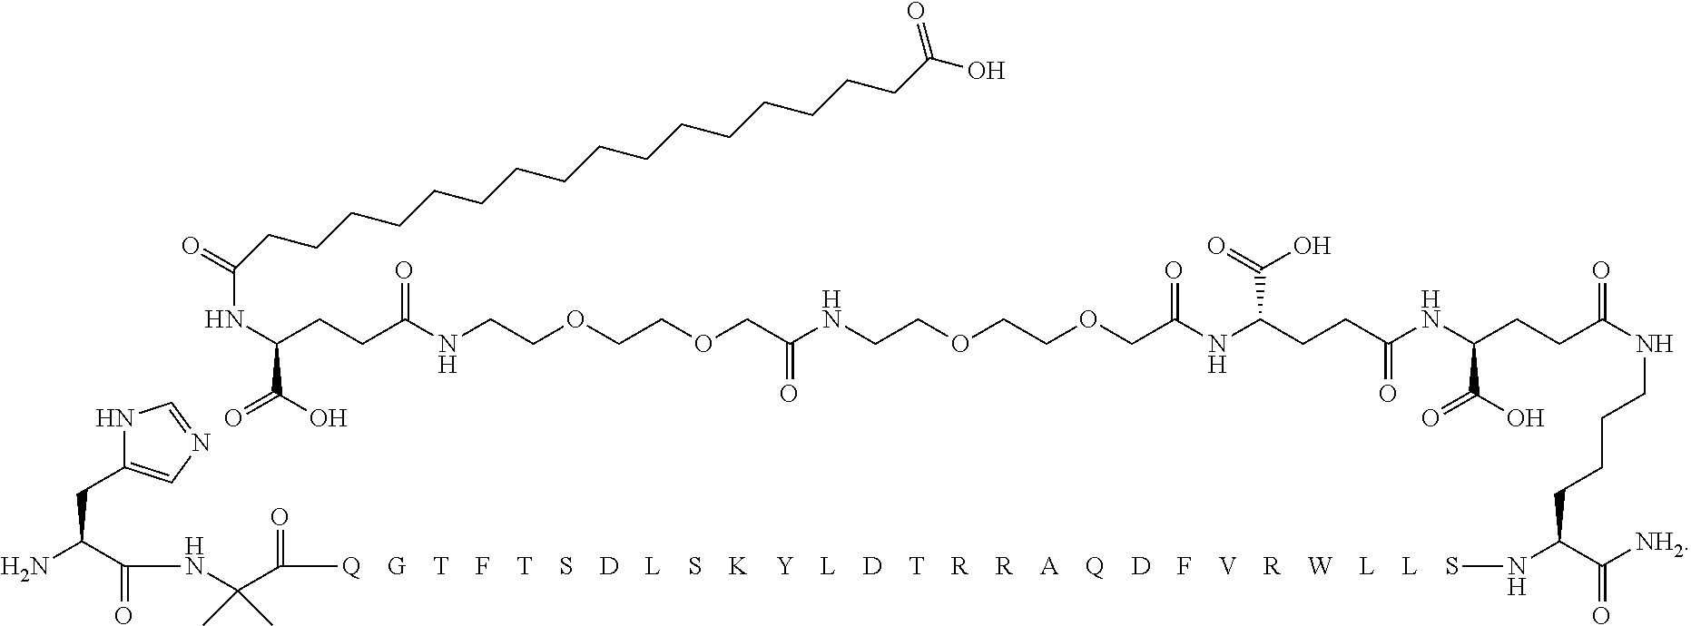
N(C(CCC(NCCOCCOCC(NCCOCCOCC(NC(CCC(NC(CCC(NCCCCC(C([NH2])=O)N[Q    G    T    F    T    S    D    L    S    K    Y    L    D    T    R    R    A    Q    D    F    V    R    W    L    L    S]C(C(NC(C(N)CC1=CN=CN1)=O)(C)C)=O)=O)C(O)=O)=O)C(=O)O)=O)=O)=O)C(O)=O)C(CCCCCCCCCCCCCCCCC(O)=O)=O
